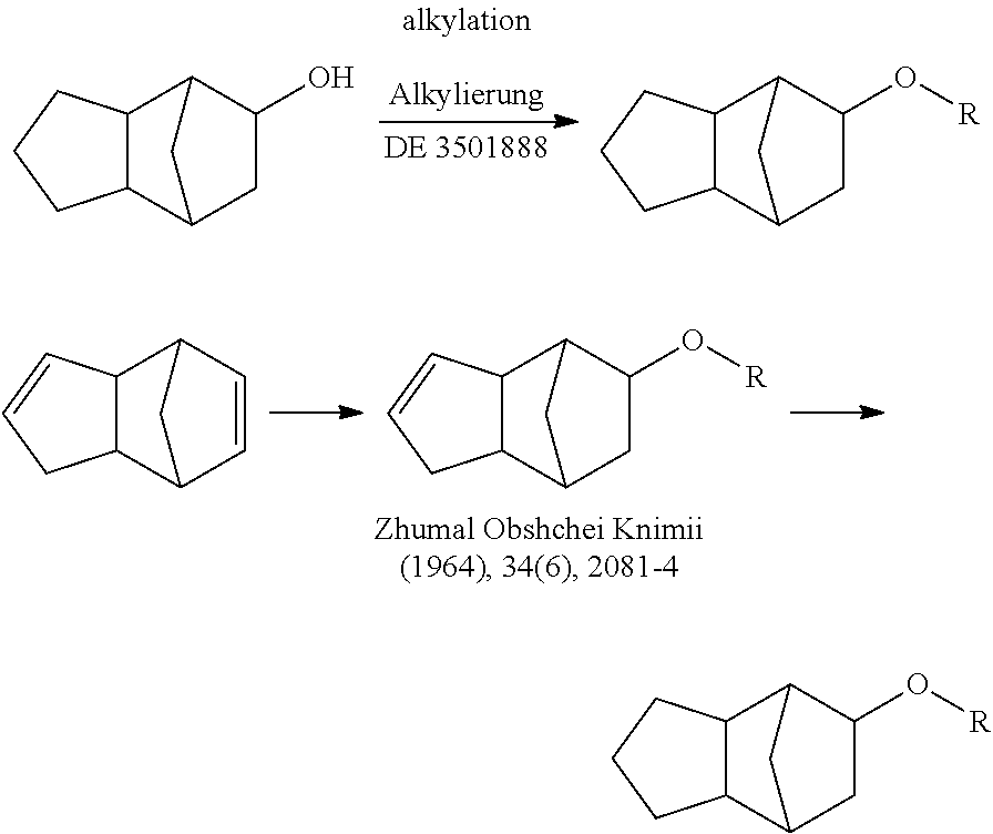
C1=CC2C3C(C1C2)C=CC3.C1(O[R])C2C3C(C(C1)C2)CC=C3.C1(O)C2C3C(C(C1)C2)CCC3.C1(O[R])C2C3C(C(C1)C2)CCC3.C1(O[R])C2C3C(C(C1)C2)CCC3
